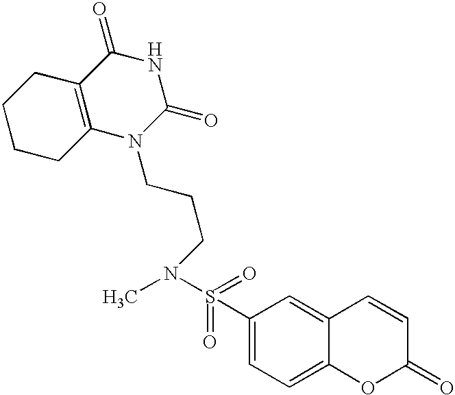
C1CCC2=C(C1)C(=O)NC(=O)N2CCCN(S(=O)(=O)C1=CC=C2C(=C1)C=CC(=O)O2)C
